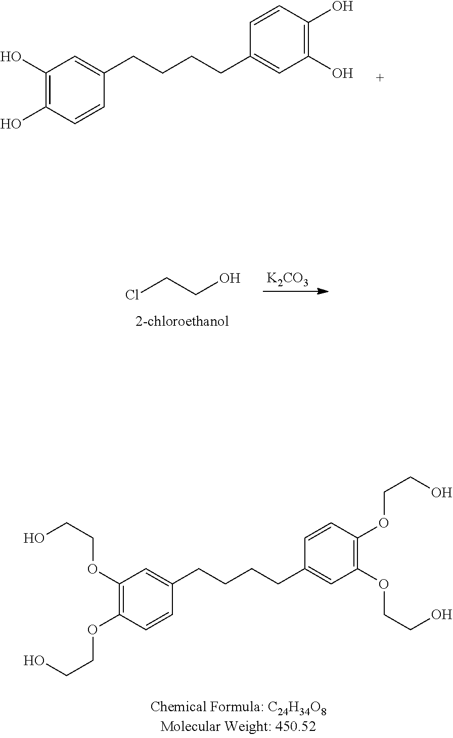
C1(OCCO)=C(OCCO)C=CC(CCCCC2=CC(OCCO)=C(OCCO)C=C2)=C1.C1(O)=C(O)C=CC(CCCCC2=CC(O)=C(O)C=C2)=C1.[K2CO3].ClCCO
